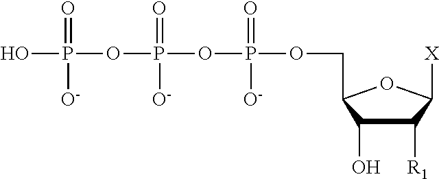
OP(OP(OP(OCC1C(O)C([R1])C([X])O1)(=O)[O-])(=O)[O-])(=O)[O-]
